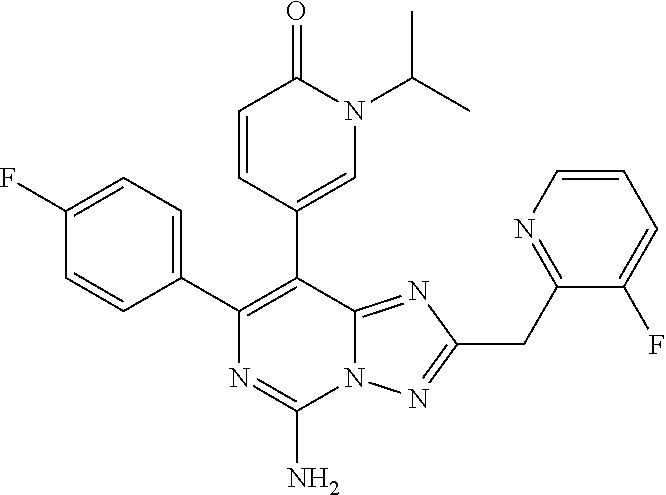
N12C(=NC(CC3=NC=CC=C3F)=N1)C(C1=CN(C(C)C)C(=O)C=C1)=C(C1=CC=C(F)C=C1)N=C2N
